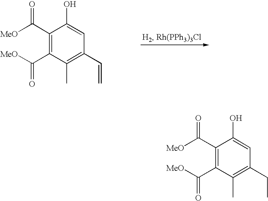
C1(C([MeO])=O)=C(C(=O)[MeO])C(C)=C(C=C)C=C1O.C1(C([MeO])=O)=C(C(=O)[MeO])C(C)=C(CC)C=C1O
